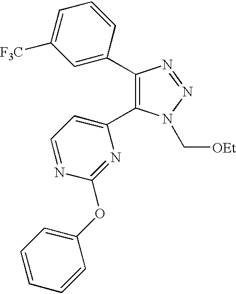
C1(C2=CC([F3C])=CC=C2)=C(C2=CC=NC(OC3=CC=CC=C3)=N2)N(C[OEt])N=N1
